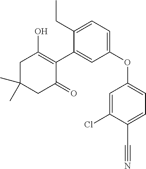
C1C(C)(C)CC(=O)C(C2=CC(OC3=CC=C(C#N)C(Cl)=C3)=CC=C2CC)=C1O
